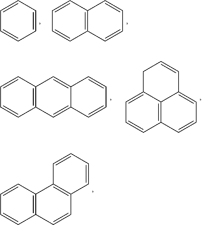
C1=CC=CC=C1.C12=C(C=CC=C1)C=CC=C2.C12=C(C=CC=C1)C=C1C(=C2)C=CC=C1.C12=C3C(=CC=C1)CC=CC3=CC=C2.C12=C(C=CC=C1)C1=C(C=C2)C=CC=C1
